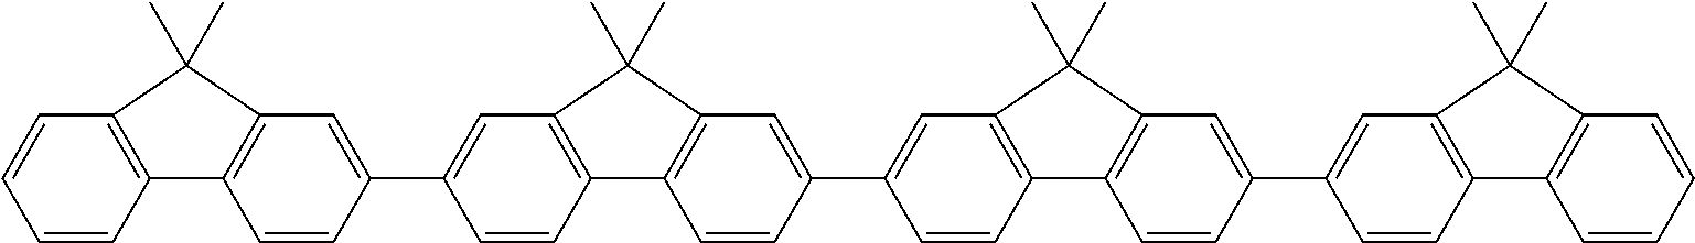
C1=CC2=C(C=C1)C1=C(C2(C)C)C=C(C2=CC3=C(C=C2)C2=C(C3(C)C)C=C(C3=CC4=C(C=C3)C3=C(C4(C)C)C=C(C4=CC5=C(C=C4)C4=C(C5(C)C)C=CC=C4)C=C3)C=C2)C=C1
